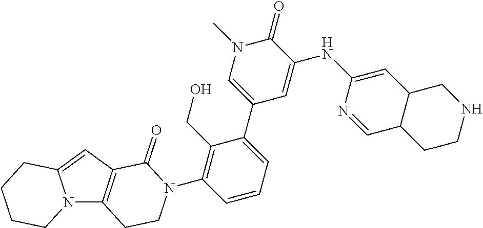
C12=CC3=C(N1CCCC2)CCN(C1=C(CO)C(C2=CN(C)C(=O)C(NC4=CC5CNCCC5C=N4)=C2)=CC=C1)C3=O
